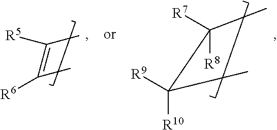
[R5]C(C)=C([R6])C.C([R10])([R9])(C([R7])([R8])C)C
